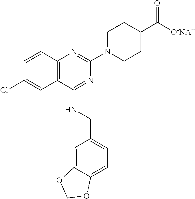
C1=CC2=C(C=C1Cl)C(NCC1=CC=C3C(=C1)OCO3)=NC(N1CCC(C([O-NA+])=O)CC1)=N2
